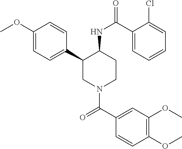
C1(OC)=CC=C(C2CN(C(C3=CC(OC)=C(OC)C=C3)=O)CCC2NC(=O)C2=CC=CC=C2Cl)C=C1
